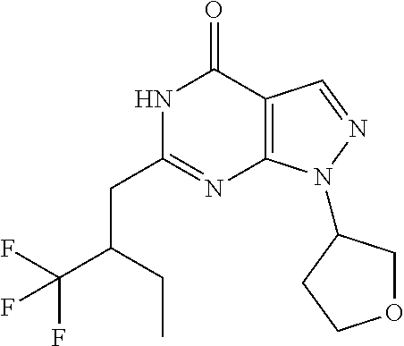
N1C(CC(CC)C(F)(F)F)=NC2=C(C1=O)C=NN2C1COCC1
